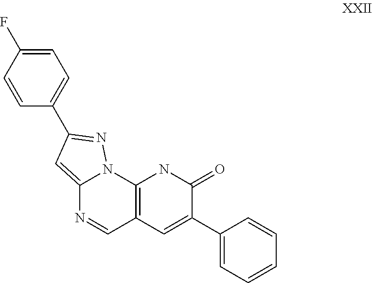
C12=CC(C3=CC=C(F)C=C3)=NN1C1=C(C=N2)C=C(C2=CC=CC=C2)C(=O)N1
